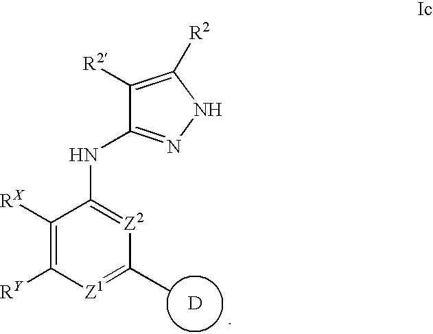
[D].C1([RX])=C([RY])[Z1]=C(C)[Z2]=C1NC1=NNC([R2])=C1[R2]
